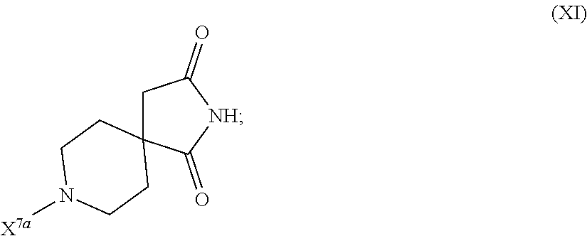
C1C2(C(=O)[NH]C1=O)CCN([X7a])CC2
